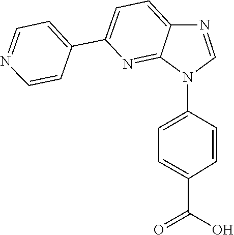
C1=C2C(=NC(C3=CC=NC=C3)=C1)N(C1=CC=C(C(=O)O)C=C1)C=N2
